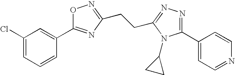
O1C(C2=CC(Cl)=CC=C2)=NC(CCC2=NN=C(C3=CC=NC=C3)N2C2CC2)=N1
